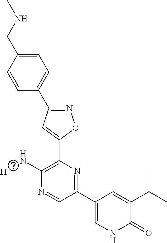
C1=CC(CNC)=CC=C1C1=NOC(C2=C(N)N=CC(C3=CNC(=O)C(C(C)C)=C3)=N2)=C1.[H]
